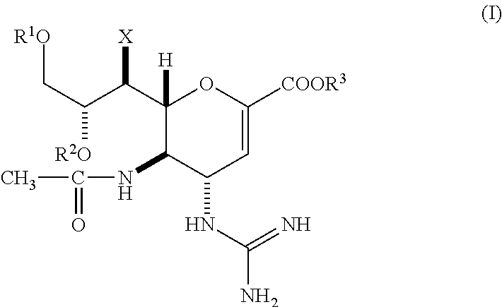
[R1O]CC([R2O])C([X])C1([H])C(NC(=O)C)C(NC(N)=N)C=C([COOR3])O1
